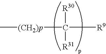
C[(CH2)p]C([R9])([R30])[R31]
